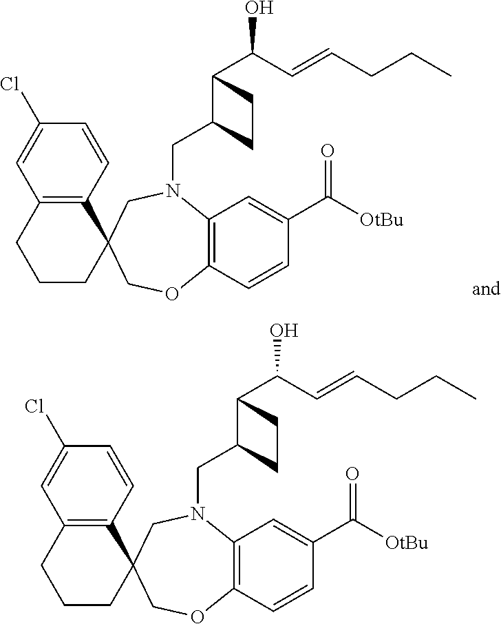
C1=CC(Cl)=CC2=C1C1(CCC2)CN(CC2C(C(O)C=CCCC)CC2)C2=C(C=CC(C([OtBu])=O)=C2)OC1.C1=CC(Cl)=CC2=C1C1(CCC2)CN(CC2C(C(O)C=CCCC)CC2)C2=C(C=CC(C([OtBu])=O)=C2)OC1
